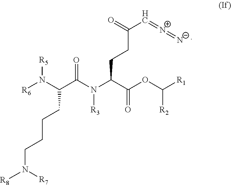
[R6]N(C(C(N(C(C(OC([R1])[R2])=O)CCC(=O)C=[N+]=[N-])[R3])=O)CCCCN([R8])[R7])[R5]
